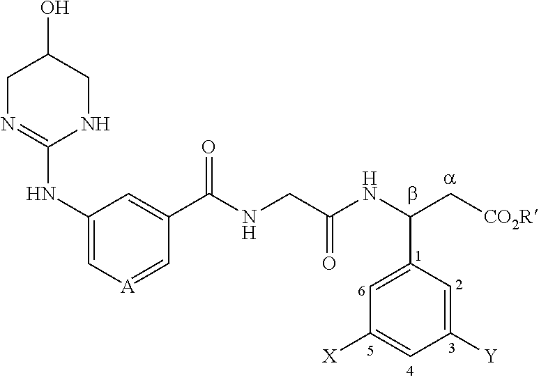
C1N=C(NC2=C[A]=CC(C(NCC(NC(C[CO2R])C3=CC([X])=CC([Y])=C3)=O)=O)=C2)NCC1O
